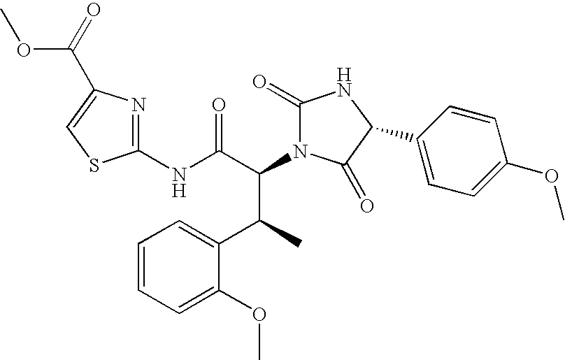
C1(NC(C(C(C2=CC=CC=C2OC)C)N2C(=O)NC(C3=CC=C(OC)C=C3)C2=O)=O)=NC(C(=O)OC)=CS1
